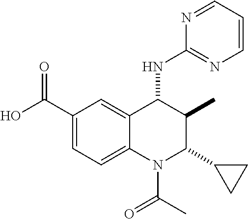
C1(C(O)=O)=CC=C2C(=C1)C(NC1=NC=CC=N1)C(C)C(C1CC1)N2C(=O)C
